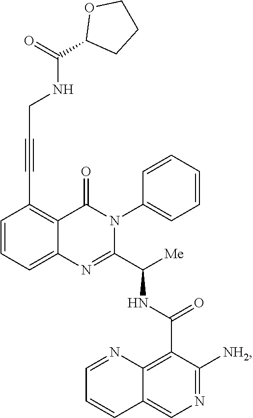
C(C1=C2C(=CC=C1)N=C(C([Me])NC(C1=C3C(=CN=C1[NH2])C=CC=N3)=O)N(C1=CC=CC=C1)C2=O)#CCNC(C1CCCO1)=O
